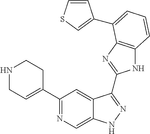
C1(C2=NC=C3C(=C2)C(C2=NC4=C(N2)C=CC=C4C2=CSC=C2)=NN3)=CCNCC1
